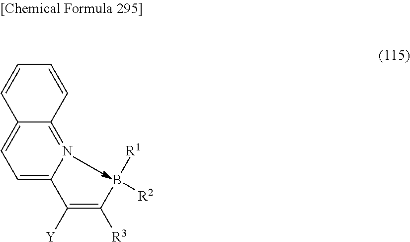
C1=C(C(=C(B([R1])[R2])[R3])[Y])N=C2C(=C1)C=CC=C2
